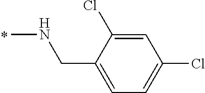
CNCC1=CC=C(Cl)C=C1Cl
